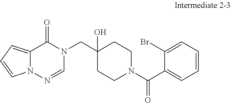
C12=CC=CN1N=CN(CC1(O)CCN(C(C3=CC=CC=C3Br)=O)CC1)C2=O
